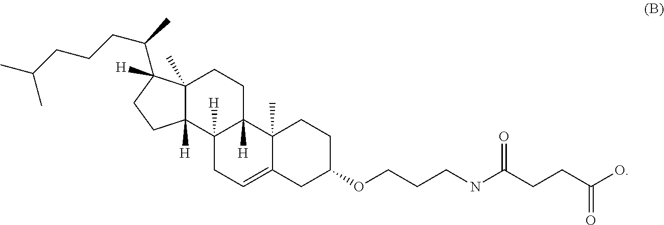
C12(C)C([H])(C3([H])C([H])(CC1)C1(C)C(=CC3)CC(OCCCNC(CCC(O)=O)=O)CC1)CCC2(C(C)CCCC(C)C)[H]
